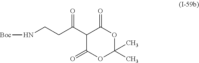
C1(C(CCN[Boc])=O)C(=O)OC(C)(C)OC1=O
